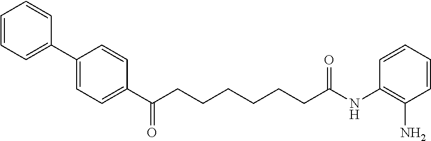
C1=CC=C(C2=CC=C(C(CCCCCCC(NC3=C(N)C=CC=C3)=O)=O)C=C2)C=C1
